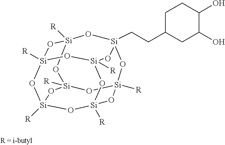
[Si]12([R])O[Si]3([R])O[Si]4([R])O[Si]([R])(O1)O[Si]1(CCC5CC(O)C(O)CC5)O[Si]([R])(O2)O[Si]([R])(O3)O[Si]([R])(O4)O1
